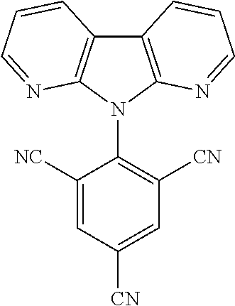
C12=C(N(C3=C([CN])C=C([CN])C=C3[NC])C3=C1C=CC=N3)N=CC=C2
